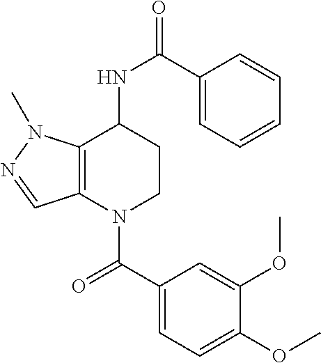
C12=C(N(C(C3=CC=C(OC)C(OC)=C3)=O)CCC1NC(=O)C1=CC=CC=C1)C=NN2C
